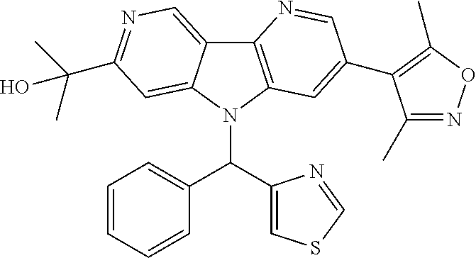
C12=C(N(C(C3=CSC=N3)C3=CC=CC=C3)C3=CC(C(C)(C)O)=NC=C13)C=C(C1=C(C)ON=C1C)C=N2
